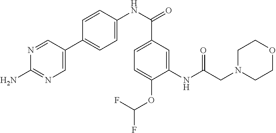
C1(NC(CN2CCOCC2)=O)=CC(C(NC2=CC=C(C3=CN=C(N)N=C3)C=C2)=O)=CC=C1OC(F)F
